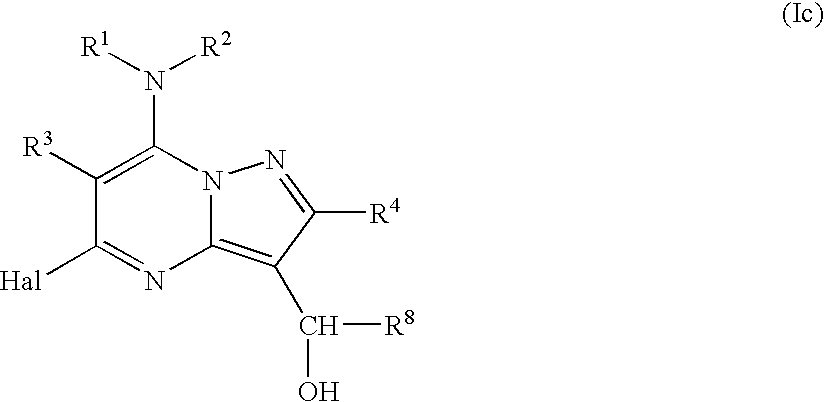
C1([R3])=C(N([R1])[R2])N2C(=C(C([R8])O)C([R4])=N2)N=C1[Hal]
